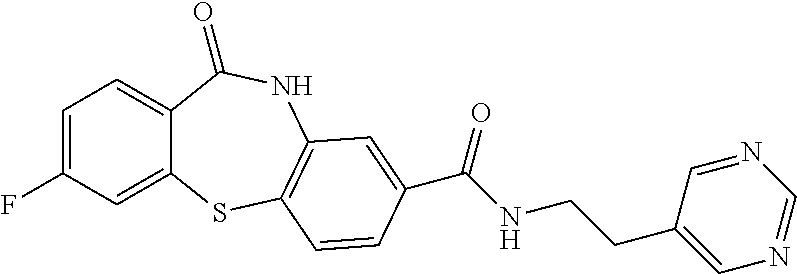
C1=C(F)C=C2C(=C1)C(=O)NC1=C(S2)C=CC(C(NCCC2=CN=CN=C2)=O)=C1
